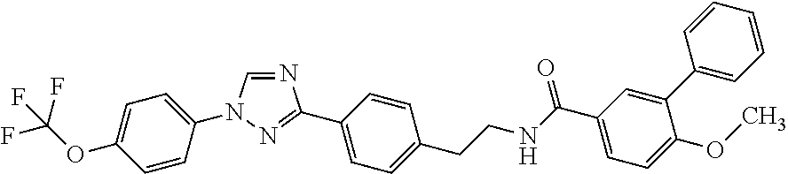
N1=CN(C2=CC=C(OC(F)(F)F)C=C2)N=C1C1=CC=C(CCNC(C2=CC=C(OC)C(C3=CC=CC=C3)=C2)=O)C=C1
